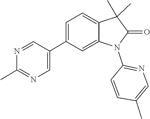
N1=CC(C2=CC=C3C(C)(C)C(=O)N(C4=NC=C(C)C=C4)C3=C2)=CN=C1C
